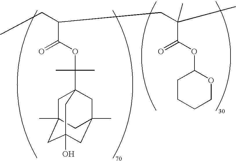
C(C(OC(C)(C)C12CC3(C)CC(O)(CC(C)(C1)C3)C2)=O)(CC(C)(C)C(=O)OC1CCCCO1)CC
